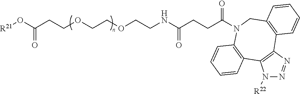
C(NC(CCC(=O)N1CC2=C(C3=C(N([R22])N=N3)C3=C1C=CC=C3)C=CC=C2)=O)COCCOCCC(=O)O[R21]
